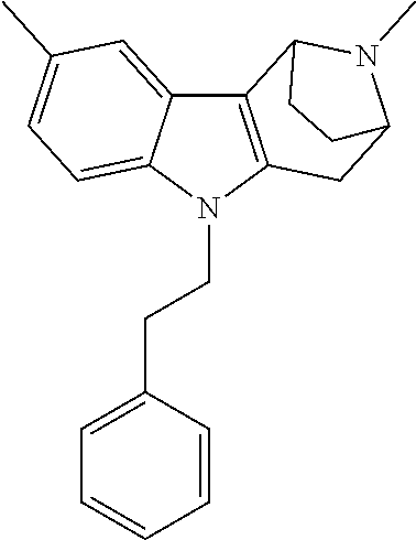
C12=CC(C)=CC=C1N(CCC1=CC=CC=C1)C1=C2C2N(C)C(C1)CC2
